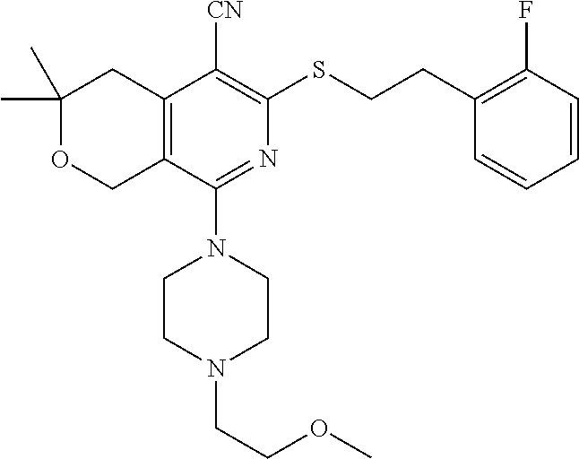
C1(C)(C)OCC2=C(C1)C([CN])=C(SCCC1=C(F)C=CC=C1)N=C2N1CCN(CCOC)CC1
